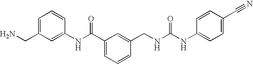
C1=C(CN)C=C(NC(C2=CC=CC(CNC(NC3=CC=C(C#N)C=C3)=O)=C2)=O)C=C1
